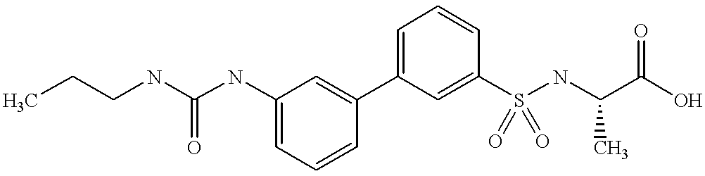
N(C(NC1=CC=CC(C2=CC=CC(S(NC(C(O)=O)C)(=O)=O)=C2)=C1)=O)CCC
